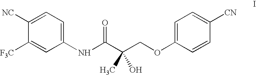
C1([NC])=CC=C(NC(C(COC2=CC=C([CN])C=C2)(O)C)=O)C=C1[F3C]
